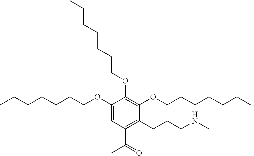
C1(OCCCCCCC)=C(OCCCCCCC)C(CCCNC)=C(C(=O)C)C=C1OCCCCCCC
